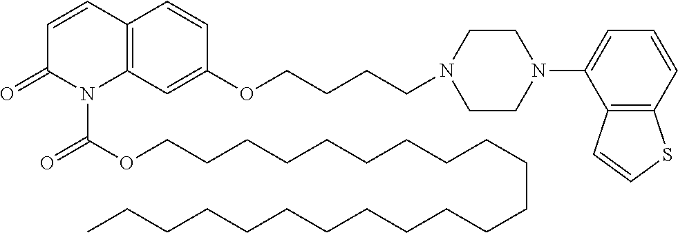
C1=CC2=C(N(C(OCCCCCCCCCCCCCCCCCCCCCC)=O)C1=O)C=C(OCCCCN1CCN(C3=CC=CC4=C3C=CS4)CC1)C=C2
